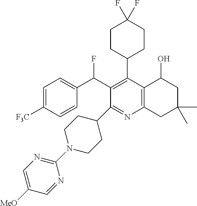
FC(C1=C(C2CCC(F)(F)CC2)C2=C(N=C1C1CCN(C3=NC=C([MeO])C=N3)CC1)CC(C)(C)CC2O)C1=CC=C([F3C])C=C1
